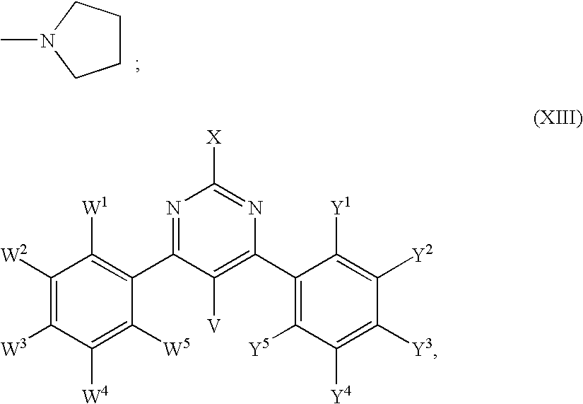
C1CCN(C)C1.C1([W2])=C([W3])C([W4])=C([W5])C(C2=NC([X])=NC(C3=C([Y5])C([Y4])=C([Y3])C([Y2])=C3[Y1])=C2[V])=C1[W1]
